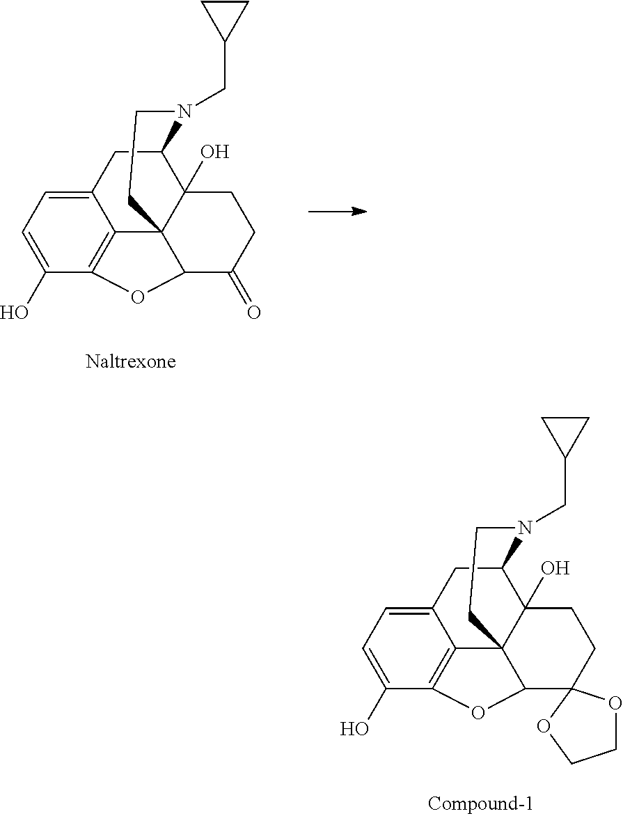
C1=C2C3=C(C(O)=C1)OC1C34CCN(CC3CC3)C(C4(O)CCC1=O)C2.C1=C2C3=C(C(O)=C1)OC1C34CCN(CC3CC3)C(C4(O)CCC13OCCO3)C2
